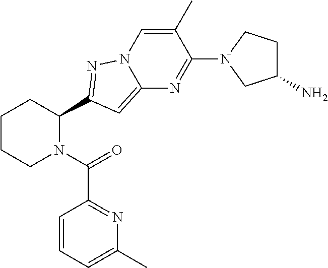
C1CCN(C(=O)C2=NC(C)=CC=C2)C(C2=NN3C=C(C)C(N4CC(N)CC4)=NC3=C2)C1
